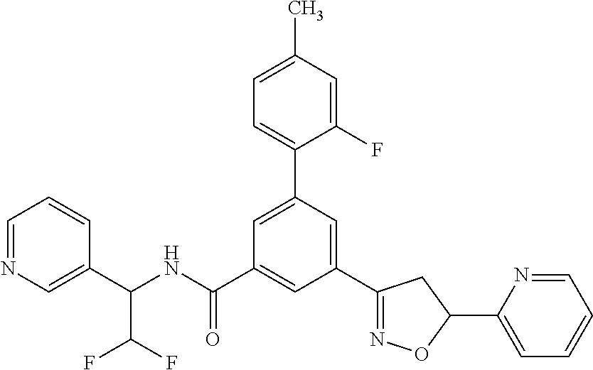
C1(C(NC(C2=CC(C3=NOC(C4=CC=CC=N4)C3)=CC(C3=CC=C(C)C=C3F)=C2)=O)C(F)F)=CN=CC=C1
